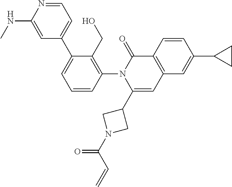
C1=CC(N2C(C3CN(C(C=C)=O)C3)=CC3=C(C2=O)C=CC(C2CC2)=C3)=C(CO)C(C2=CC=NC(NC)=C2)=C1
